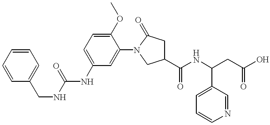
C1(NC(=O)NCC2=CC=CC=C2)=CC=C(OC)C(N2CC(C(NC(C3=CC=CN=C3)CC(O)=O)=O)CC2=O)=C1
